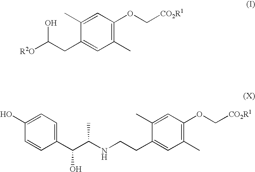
OC(CC1=CC(C)=C(OC[CO2R1])C=C1C)[R2O].C(CC1=CC(C)=C(OC[CO2R1])C=C1C)NC(C(C1=CC=C(O)C=C1)O)C
